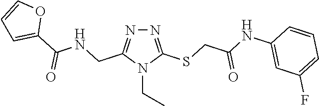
N1=C(SCC(NC2=CC(F)=CC=C2)=O)N(CC)C(CNC(C2=CC=CO2)=O)=N1
